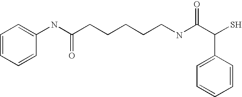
C1=CC=CC(NC(CCCCCNC(C(S)C2=CC=CC=C2)=O)=O)=C1
